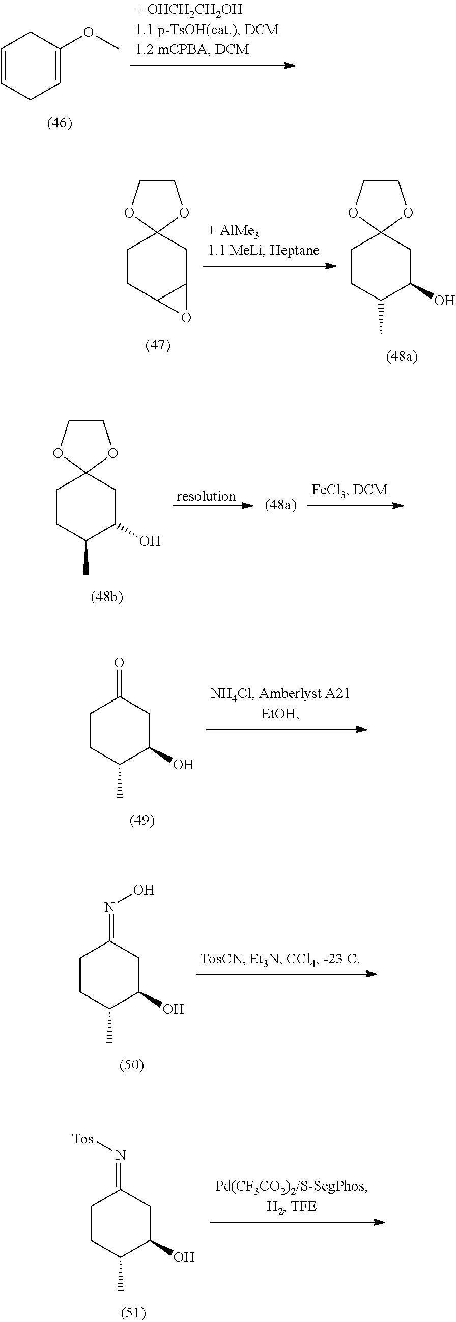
C1C=CCC=C1OC.C1CC2C(CC13OCCO3)O2.C1CC(C)C(O)CC12OCCO2.C1CC(C)C(O)CC12OCCO2.[resolution].C1CC(C)C(O)CC1=O.C1CC(C)C(O)CC1=NO.C1CC(C)C(O)CC1=N[Tos]
